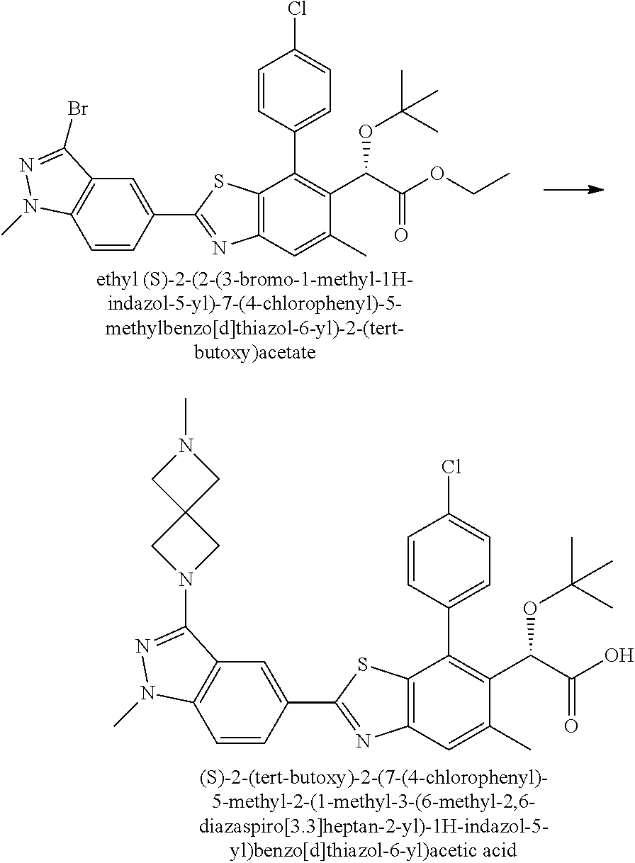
C1=C(C2=NC3=C(S2)C(C2=CC=C(Cl)C=C2)=C(C(C(OCC)=O)OC(C)(C)C)C(C)=C3)C=CC2=C1C(Br)=NN2C.C1=C(C2=NC3=C(S2)C(C2=CC=C(Cl)C=C2)=C(C(C(O)=O)OC(C)(C)C)C(C)=C3)C=CC2=C1C(N1CC3(C1)CN(C)C3)=NN2C
